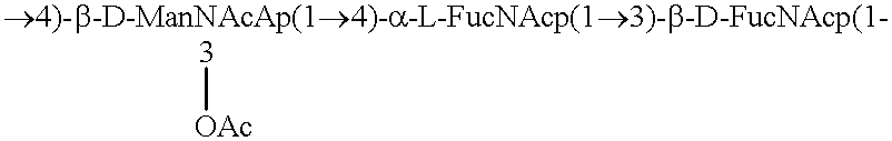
[3][OAc]
